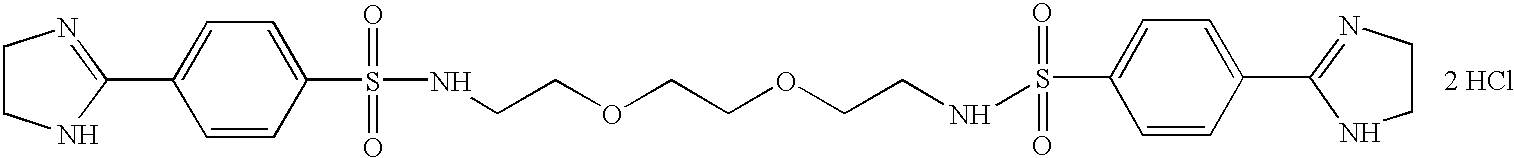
[2 HCl].C1=CC(S(=O)(=O)NCCOCCOCCNS(=O)(=O)C2=CC=C(C3=NCCN3)C=C2)=CC=C1C1=NCCN1
